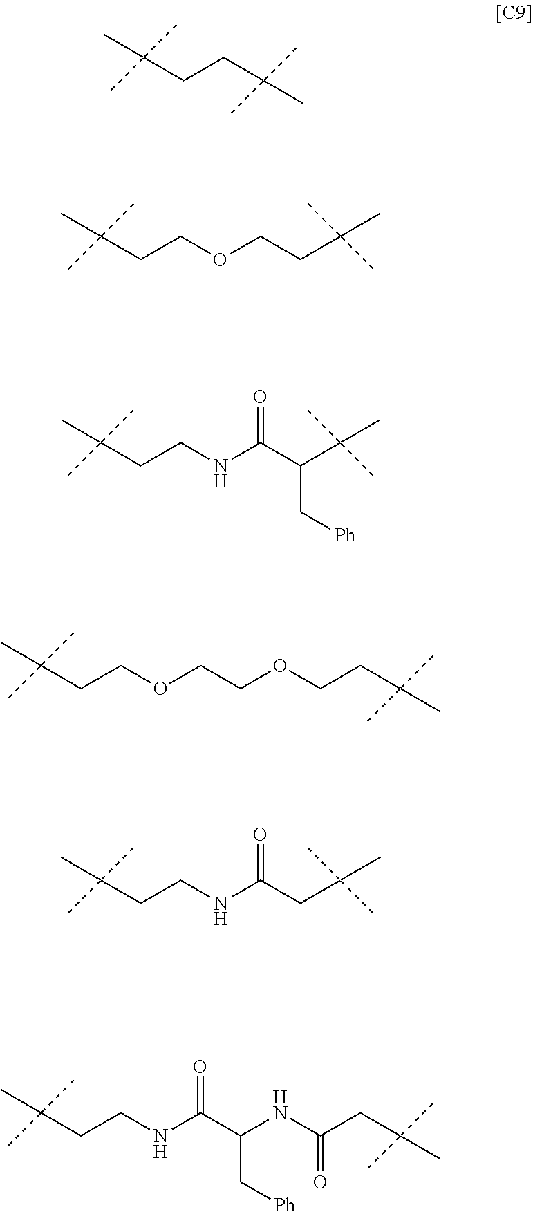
C(CCC(C)(C)C)(C)(C)C.C(CCOCCC(C)(C)C)(C)(C)C.C(COCCOCCC(C)(C)C)C(C)(C)C.C(CCNC(C(C(C)(C)C)C[Ph])=O)(C)(C)C.C(CCNC(CC(C)(C)C)=O)(C)(C)C.C(CNC(C(NC(CC(C)(C)C)=O)C[Ph])=O)C(C)(C)C
